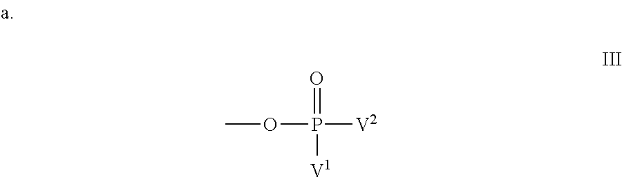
O(P(=O)([V1])[V2])C
